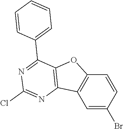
C1=C(Br)C=CC2=C1C1=C(O2)C(C2=CC=CC=C2)=NC(Cl)=N1
